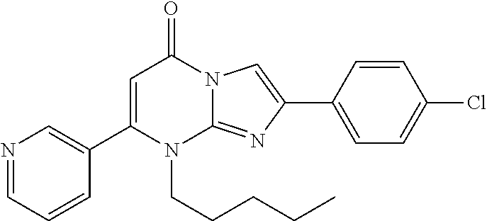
C1(C2=CN=CC=C2)=CC(=O)N2C(=NC(C3=CC=C(Cl)C=C3)=C2)N1CCCCC
